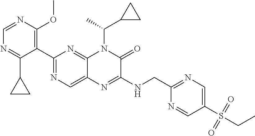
C1(C2=NC=C3C(=N2)N(C(C2CC2)C)C(=O)C(NCC2=NC=C(S(CC)(=O)=O)C=N2)=N3)=C(OC)N=CN=C1C1CC1
